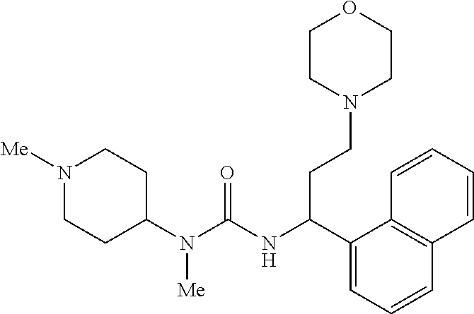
N1([Me])CCC(N(C(=O)NC(C2=CC=CC3=C2C=CC=C3)CCN2CCOCC2)[Me])CC1
